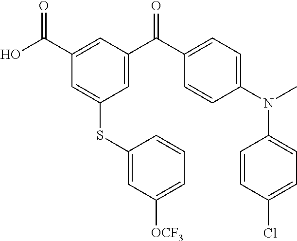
C1(C(O)=O)=CC(C(C2=CC=C(N(C)C3=CC=C(Cl)C=C3)C=C2)=O)=CC(SC2=CC([OCF3])=CC=C2)=C1
